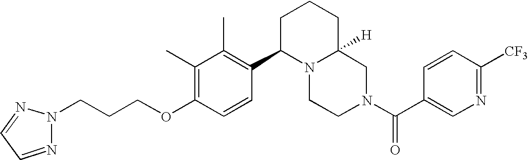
C(OC1=C(C)C(C)=C(C2N3C([H])(CN(C(C4=CN=C([CF3])C=C4)=O)CC3)CCC2)C=C1)CCN1N=CC=N1
